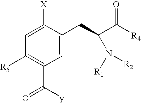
C1=C(CC(N([R1])[R2])C(=O)[R4])C([X])=CC([R5])=C1C(=O)[y]
